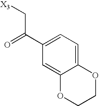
C1=C2C(=CC=C1C(=O)C[X3])OCCO2
